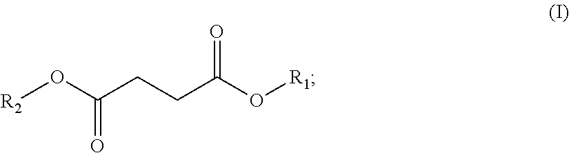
[R2]OC(CCC(O[R1])=O)=O
